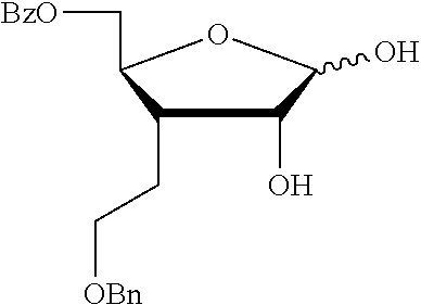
C1(CC[OBn])C(O)C(O)OC1C[BzO]
